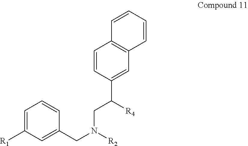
C1=CC(C([R4])CN(CC2=CC([R1])=CC=C2)[R2])=CC2=C1C=CC=C2
